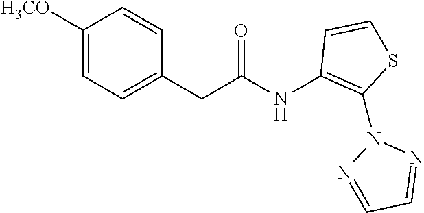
C(C(NC1=C(N2N=CC=N2)SC=C1)=O)C1=CC=C([H3CO])C=C1
